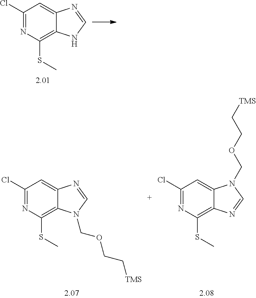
C1(Cl)=NC(SC)=C2C(=C1)N=CN2.C1(Cl)=NC(SC)=C2C(=C1)N=CN2COCC[TMS].C1(Cl)=NC(SC)=C2C(=C1)N(COCC[TMS])C=N2
